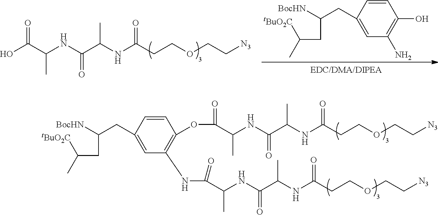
C(=O)(NC(C(=O)OC1=C(NC(C(NC(=O)C(C)NC(CCOCC[N3])=O)C)=O)C=C(CC([BocHN])CC(C)[tBuO2C])C=C1)C)C(C)NC(CCOCC[N3])=O.C(=O)(NC(C(=O)O)C)C(C)NC(CCOCC[N3])=O.C1=CC(CC([BocHN])CC(C)[tBuO2C])=CC(N)=C1O
